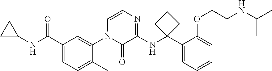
C1(C(NC2CC2)=O)=CC=C(C)C(N2C(=O)C(NC3(C4=CC=CC=C4OCCNC(C)C)CCC3)=NC=C2)=C1
